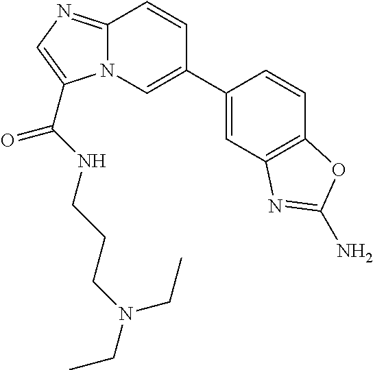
C1(C2=CN3C(=NC=C3C(=O)NCCCN(CC)CC)C=C2)=CC2=C(C=C1)OC(N)=N2
